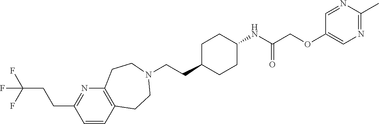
C1=CC2=C(N=C1CCC(F)(F)F)CCN(CCC1CCC(NC(COC3=CN=C(C)N=C3)=O)CC1)CC2
